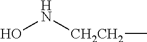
ON[CH2CH2]C
